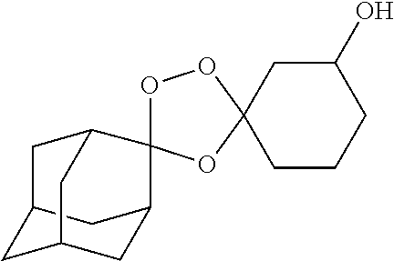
OC1CC2(CCC1)OOC1(O2)C2CC3CC(C2)CC1C3
